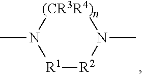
[R1]([R2]N(C)C)N([(CR3R4)n])C
